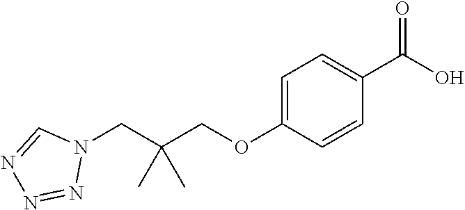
C1=C(OCC(CN2C=NN=N2)(C)C)C=CC(C(O)=O)=C1
